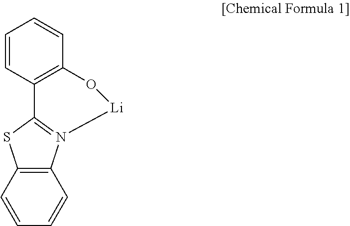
C1=CC2=C(C=C1)N1=C(S2)C2=C(C=CC=C2)O[Li]1
